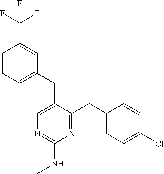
C1(CC2=CN=C(NC)N=C2CC2=CC=C(Cl)C=C2)=CC=CC(C(F)(F)F)=C1
